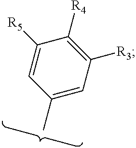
C1([R5])=CC(C)=CC([R3])=C1[R4]
